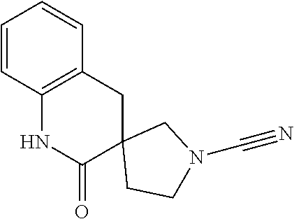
C12(CCN(C#N)C1)CC1=C(NC2=O)C=CC=C1
